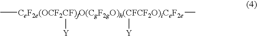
C[CeF2e(OCF2CF)fO(CgF2gO)h(CFCF2O)iCeF2e](C)([Y])[Y]
